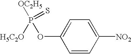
C1=CC([NO2])=CC=C1OP(=S)([OC2H5])[H5C2O]
